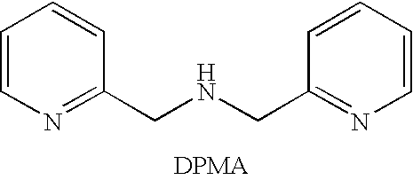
C1=CN=C(CNCC2=NC=CC=C2)C=C1
